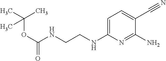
C1=C(NCCNC(OC(C)(C)C)=O)N=C(N)C(C#N)=C1
